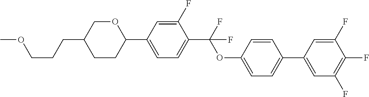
O1CC(CCCOC)CCC1C1=CC=C(C(F)(OC2=CC=C(C3=CC(F)=C(F)C(F)=C3)C=C2)F)C(F)=C1
